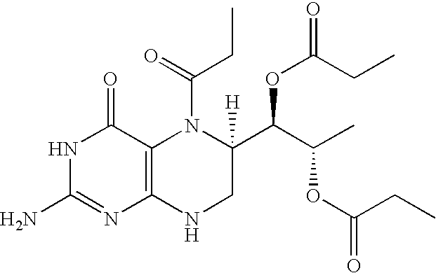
N1C(N)=NC2=C(C1=O)N(C(=O)CC)C(C(C(C)OC(=O)CC)OC(=O)CC)([H])CN2
